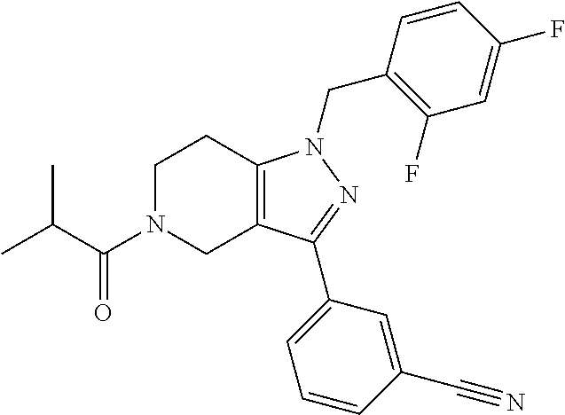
C1N(C(=O)C(C)C)CC2=C(C1)N(CC1=C(F)C=C(F)C=C1)N=C2C1=CC=CC(C#N)=C1
